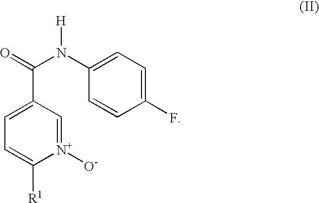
C1=C(C(=O)N(C2=CC=C(F)C=C2)[H])C=[N+]([O-])C([R1])=C1
